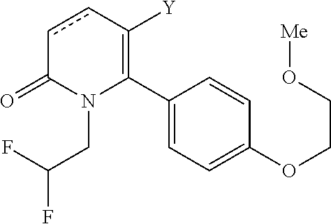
C1(C2=C([Y])ccC(=O)N2CC(F)F)=CC=C(OCCO[Me])C=C1
